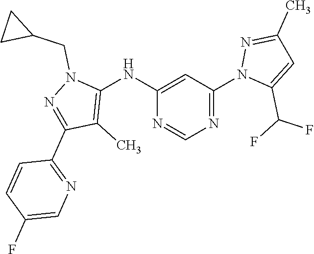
C1(C)=NN(C2=NC=NC(NC3=C(C)C(C4=NC=C(F)C=C4)=NN3CC3CC3)=C2)C(C(F)F)=C1
